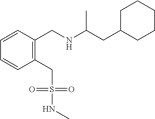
C1C(CC(NCC2=C(CS(NC)(=O)=O)C=CC=C2)C)CCCC1
